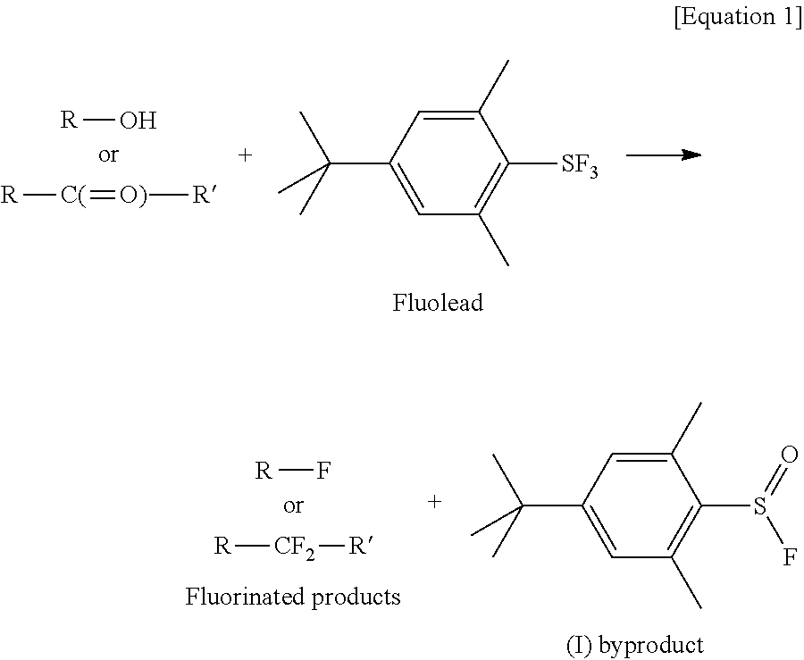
[R]O.[R][C(]=[O)][R].C1(C)=CC(C(C)(C)C)=CC(C)=C1[SF3].[R]F.[CF2]([R])[R].C1(C)=CC(C(C)(C)C)=CC(C)=C1S(=O)F
